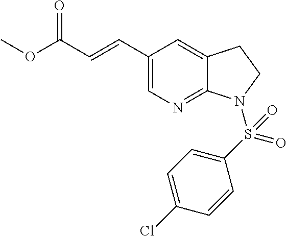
C1(C=CC(=O)OC)=CN=C2C(=C1)CCN2S(C1=CC=C(Cl)C=C1)(=O)=O
